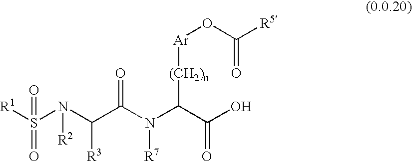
S(N(C(C(N(C(C(O)=O)[(CH2)n][Ar]OC([R5])=O)[R7])=O)[R3])[R2])([R1])(=O)=O
